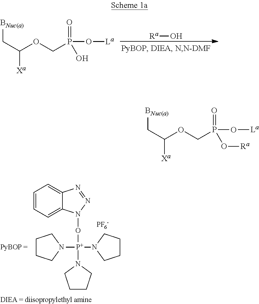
[BNuc(a)]CC([Xa])OCP(=O)(O[La])O.[Ra]O.C1=CC=C2C(=C1)N=NN2O[P+](N1CCCC1)(N1CCCC1)N1CCCC1.[PF6-].[BNuc(a)]CC([Xa])OCP(=O)(O[La])O[Ra]
